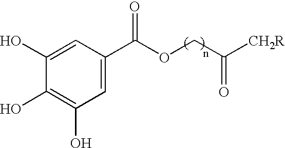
C1(O)=CC(C(OCC([CH2R])=O)=O)=CC(O)=C1O
